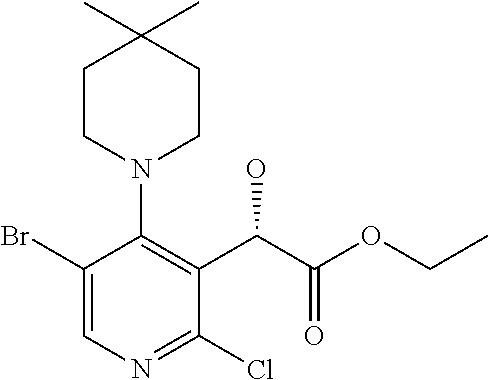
C1(Br)=CN=C(Cl)C(C(C(OCC)=O)O)=C1N1CCC(C)(C)CC1
